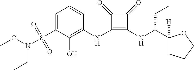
C1=C(S(N(OC)CC)(=O)=O)C(O)=C(NC2=C(NC(C3([H])CCCO3)CC)C(=O)C2=O)C=C1
